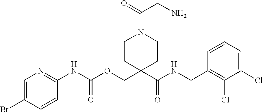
C1=CC(CNC(C2(COC(NC3=NC=C(Br)C=C3)=O)CCN(C(CN)=O)CC2)=O)=C(Cl)C(Cl)=C1
